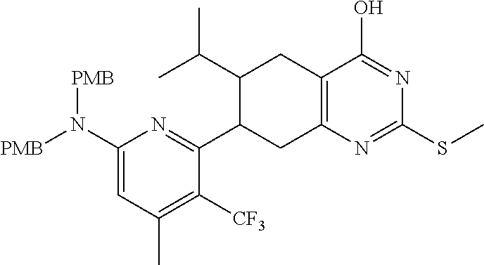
C1(N([PMB])[PMB])=CC(C)=C([CF3])C(C2CC3=C(CC2C(C)C)C(O)=NC(SC)=N3)=N1
